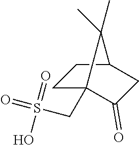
C1C2(CS(O)(=O)=O)C(=O)CC(C1)C2(C)C
